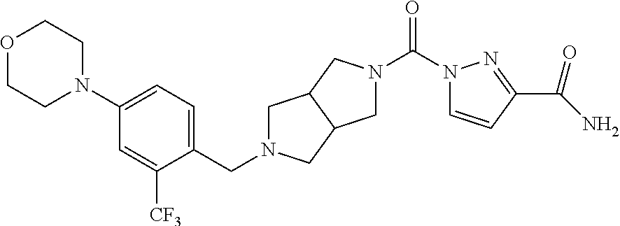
N1(C(N2C=CC(C(N)=O)=N2)=O)CC2C(C1)CN(CC1=CC=C(N3CCOCC3)C=C1[CF3])C2
